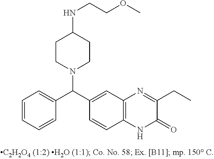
C1=CC=CC(C(C2=CC3=C(C=C2)NC(=O)C(CC)=N3)N2CCC(NCCOC)CC2)=C1
